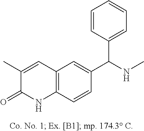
C1(C)=CC2=C(C=CC(C(NC)C3=CC=CC=C3)=C2)NC1=O
